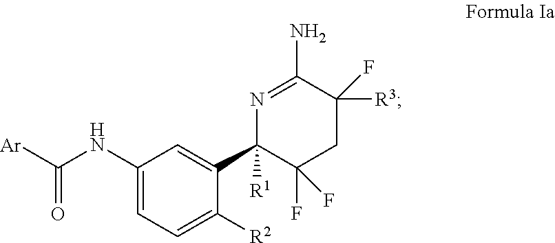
C1(NC([Ar])=O)=CC=C([R2])C(C2([R1])C(F)(F)CC([R3])(F)C(N)=N2)=C1
